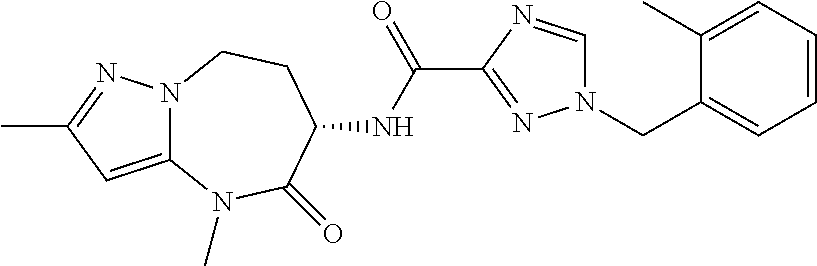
C12=CC(C)=NN1CCC(NC(C1=NN(CC3=CC=CC=C3C)C=N1)=O)C(=O)N2C
